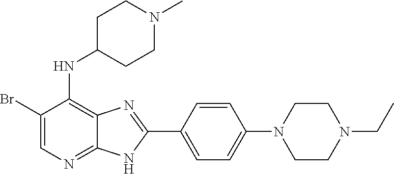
C1(Br)=CN=C2C(=C1NC1CCN(C)CC1)N=C(C1=CC=C(N3CCN(CC)CC3)C=C1)N2
